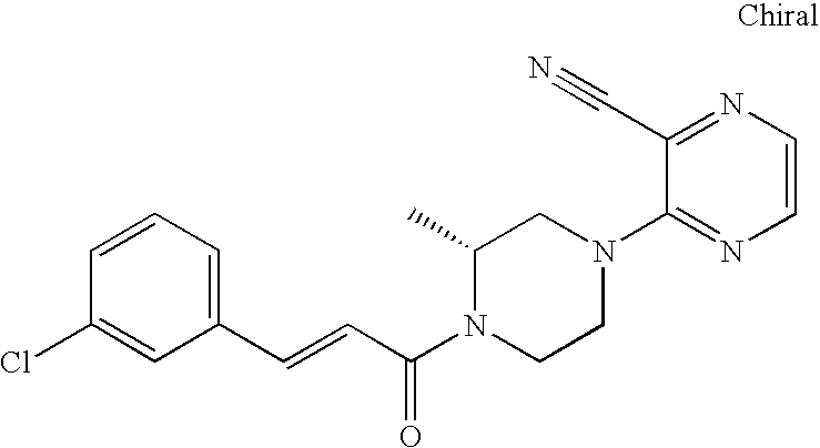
C1=CC=C(C=CC(N2CCN(C3=NC=CN=C3C#N)CC2C)=O)C=C1Cl
